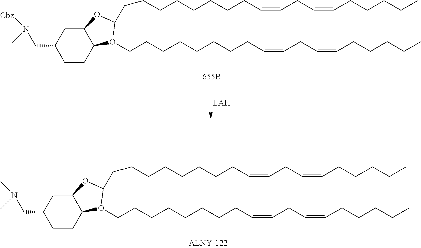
C1(CN(C)C)CCC2C(C1)OC(CCCCCCCCC=CCC=CCCCCC)O2CCCCCCCCC=CCC=CCCCCC.C1(CN(C)[Cbz])CCC2C(C1)OC(CCCCCCCCC=CCC=CCCCCC)O2CCCCCCCCC=CCC=CCCCCC
